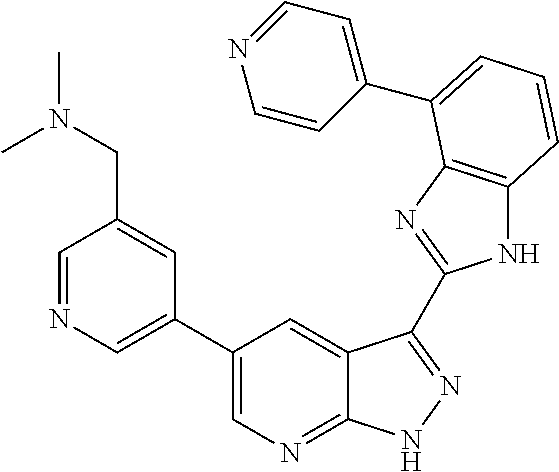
C1(C2=CN=C3C(=C2)C(C2=NC4=C(N2)C=CC=C4C2=CC=NC=C2)=NN3)=CN=CC(CN(C)C)=C1
